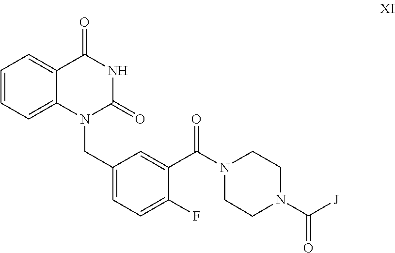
C1=C2C(=CC=C1)C(=O)NC(=O)N2CC1=CC=C(F)C(C(N2CCN(C([J])=O)CC2)=O)=C1
